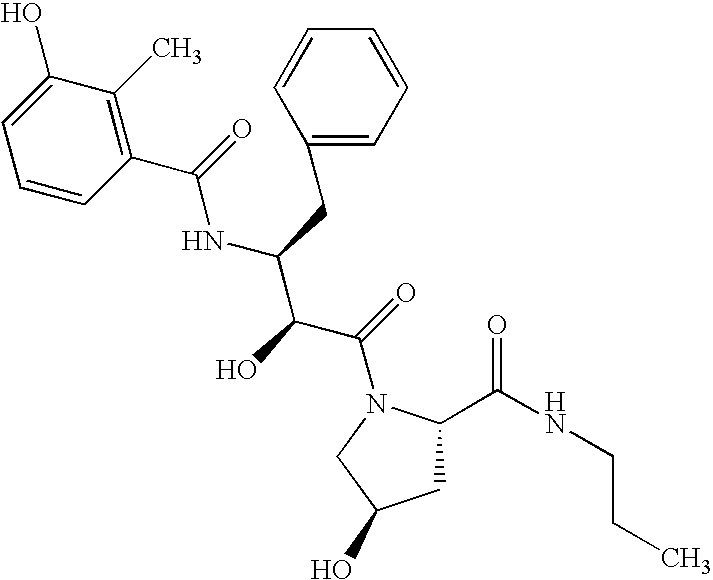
C1C(C(NCCC)=O)N(C(=O)C(C(NC(=O)C2=C(C)C(O)=CC=C2)CC2=CC=CC=C2)O)CC1O
